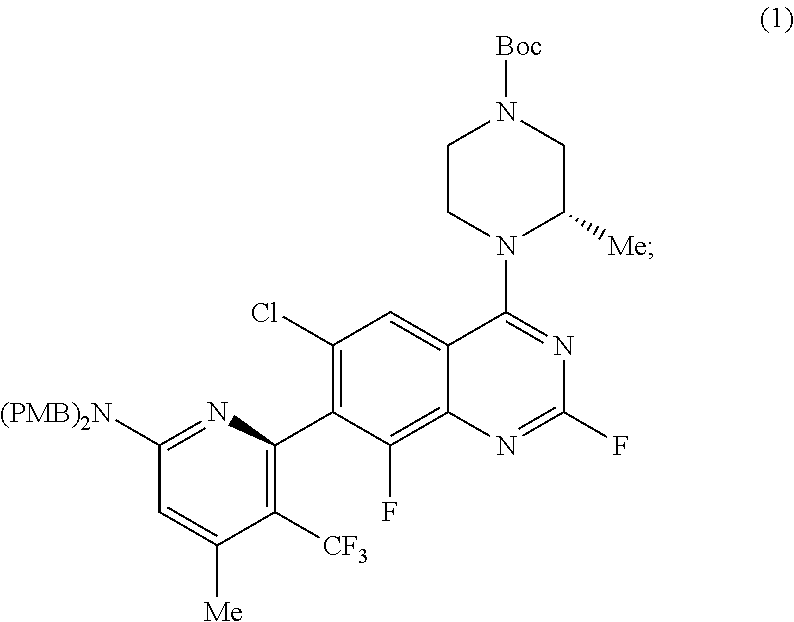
C1(Cl)=C(C2=C([CF3])C([Me])=CC([(PMB)2N])=N2)C(F)=C2C(=C1)C(N1C([Me])CN([Boc])CC1)=NC(F)=N2
